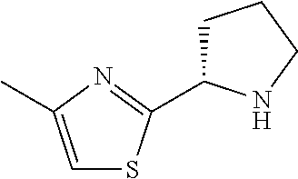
C1=C(C)N=C(C2CCCN2)S1
